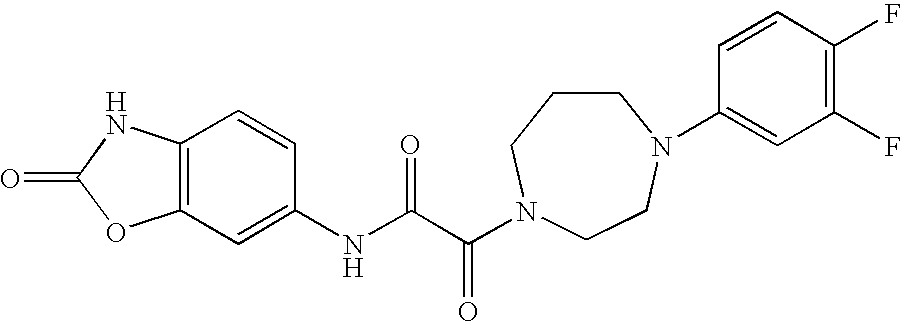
O=C1OC2=C(N1)C=CC(NC(C(=O)N1CCCN(C3=CC(F)=C(F)C=C3)CC1)=O)=C2
